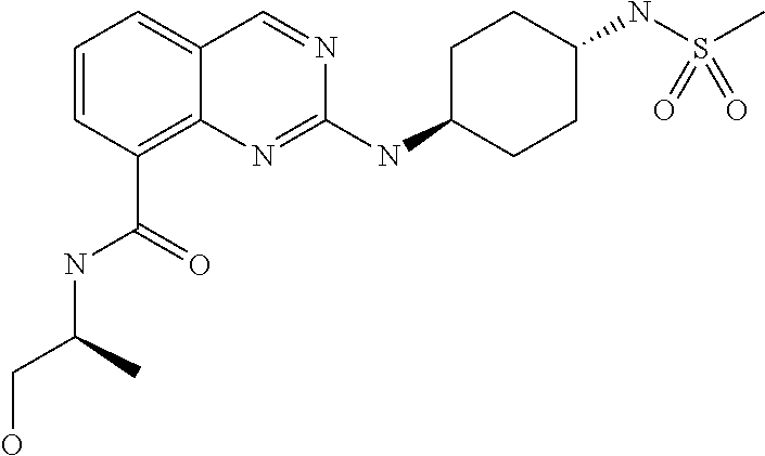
C1=CC=C2C(=C1C(=O)NC(CO)C)N=C(NC1CCC(NS(C)(=O)=O)CC1)N=C2
